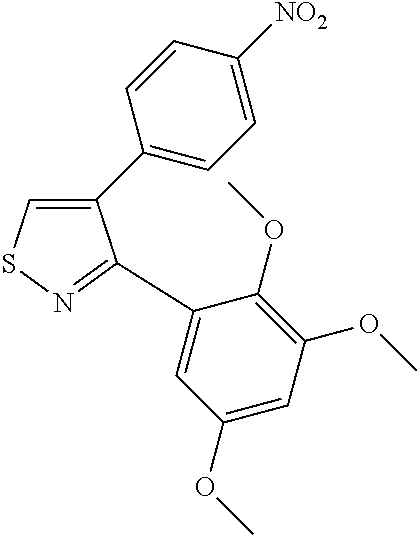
C1(C2=CC=C([NO2])C=C2)=CSN=C1C1=CC(OC)=CC(OC)=C1OC
